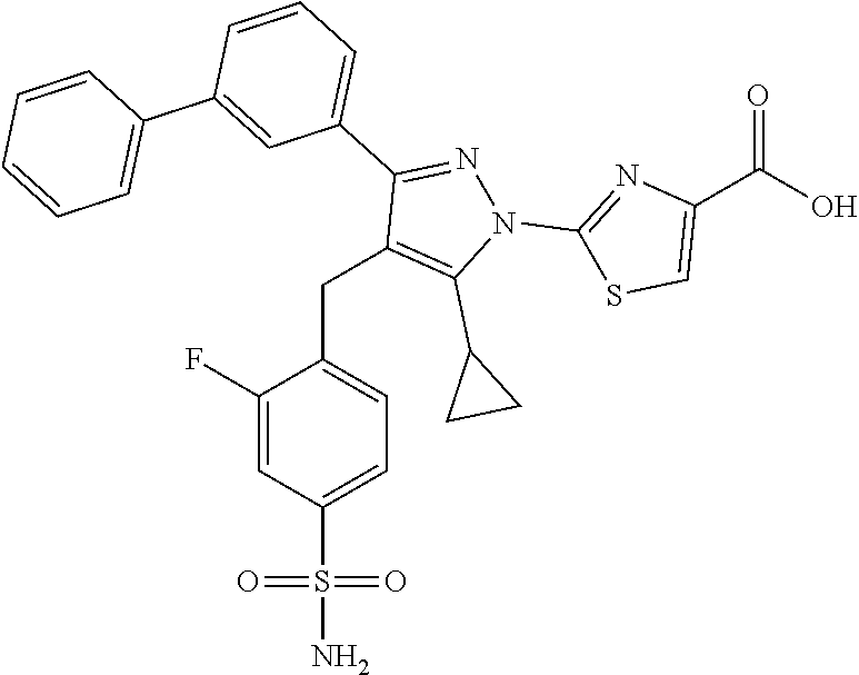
C(C1=CC=C(S(N)(=O)=O)C=C1F)C1=C(C2CC2)N(C2=NC(C(=O)O)=CS2)N=C1C1=CC=CC(C2=CC=CC=C2)=C1
